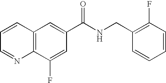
C1=CC=NC2=C1C=C(C(NCC1=C(F)C=CC=C1)=O)C=C2F
